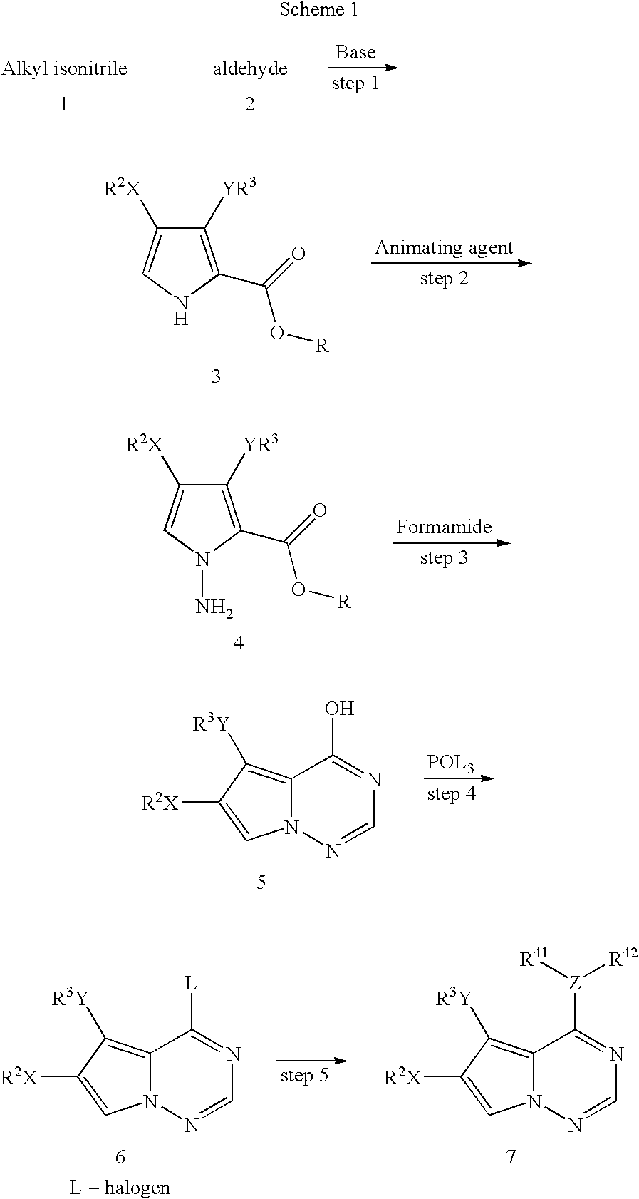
C1([YR3])=C(C(=O)O[R])NC=C1[R2X].C1([YR3])=C(C(=O)O[R])N(N)C=C1[R2X].C12=C([R3Y])C([R2X])=CN1N=CN=C2O.C12=C([R3Y])C([R2X])=CN1N=CN=C2[L].C12=C([R3Y])C([R2X])=CN1N=CN=C2[Z]([R41])[R42]
